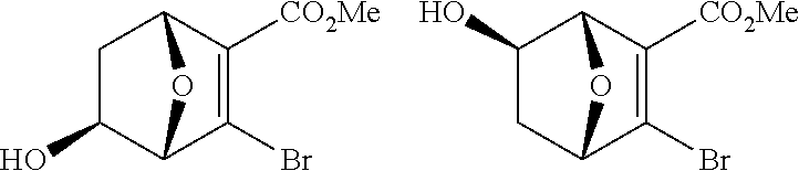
C1(O)C2C(Br)=C([CO2Me])C(C1)O2.C1C2C(Br)=C([CO2Me])C(C1O)O2
